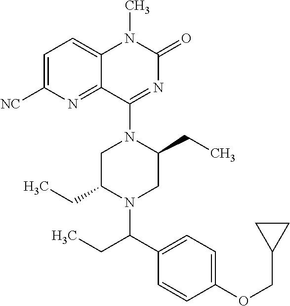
C1=C([NC])N=C2C(=C1)N(C)C(=O)N=C2N1C(CC)CN(C(C2=CC=C(OCC3CC3)C=C2)CC)C(CC)C1
